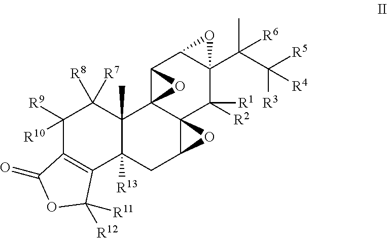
C1([R9])([R10])C2=C(C3([R13])C(C)(C1([R8])[R7])C14C5(C(C3)O5)C([R1])([R2])C3(C(C([R5])([R3])[R4])(C)[R6])C(C1O4)O3)C([R11])([R12])OC2=O
